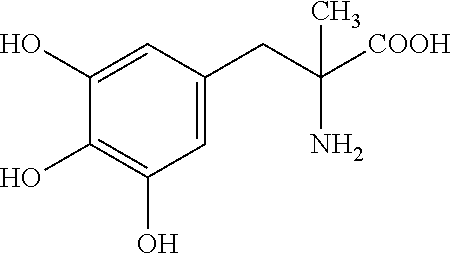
C1(O)=CC(CC([COOH])(N)C)=CC(O)=C1O
